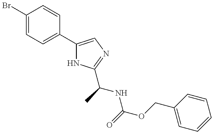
C1(Br)=CC=C(C2=CN=C(C(NC(=O)OCC3=CC=CC=C3)C)N2)C=C1
